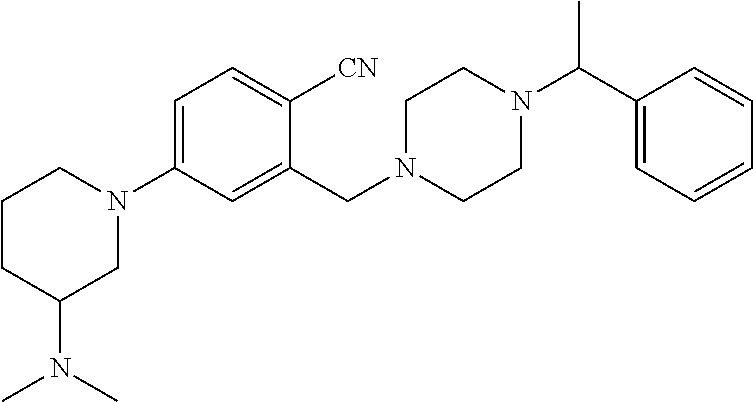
C1=C(N2CCCC(N(C)C)C2)C=C(CN2CCN(C(C3=CC=CC=C3)C)CC2)C([CN])=C1
